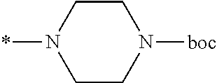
C1CN(*)CCN1[boc]
